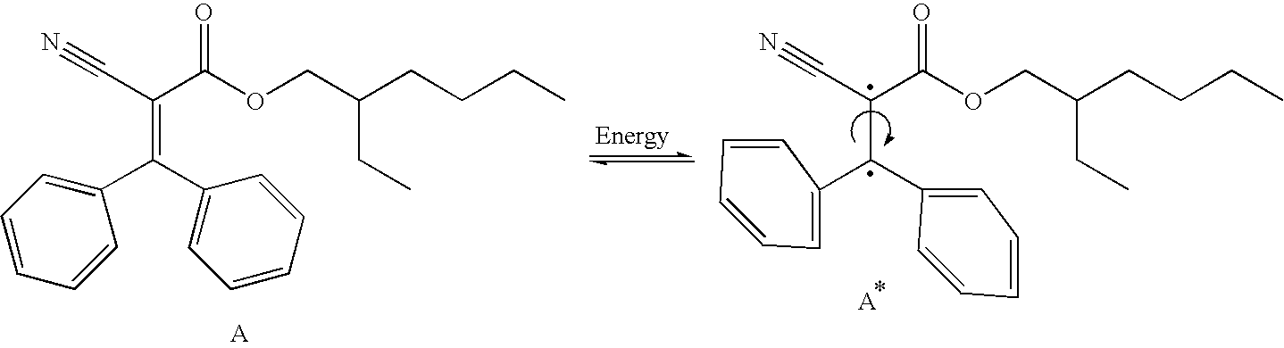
C1=CC=CC=C1C(C1=CC=CC=C1)C(C(OCC(CCCC)CC)=O)C#N.C1(C(C2=CC=CC=C2)=C(C(OCC(CCCC)CC)=O)C#N)=CC=CC=C1
